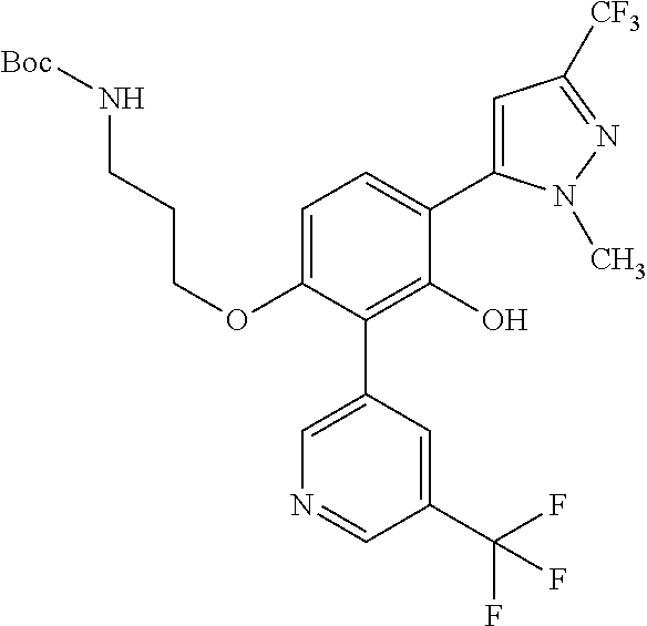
C1(OCCCN[Boc])=CC=C(C2=CC([CF3])=NN2C)C(O)=C1C1=CN=CC(C(F)(F)F)=C1
